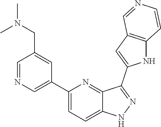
C1(C2=CN=CC(CN(C)C)=C2)=CC=C2C(=N1)C(C1=CC3=C(N1)C=CN=C3)=NN2
